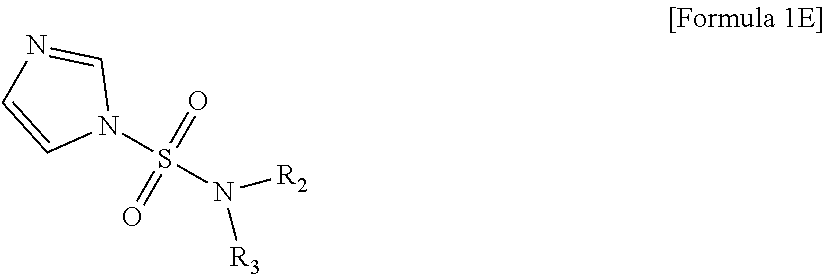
N1=CN(S(=O)(=O)N([R2])[R3])C=C1
